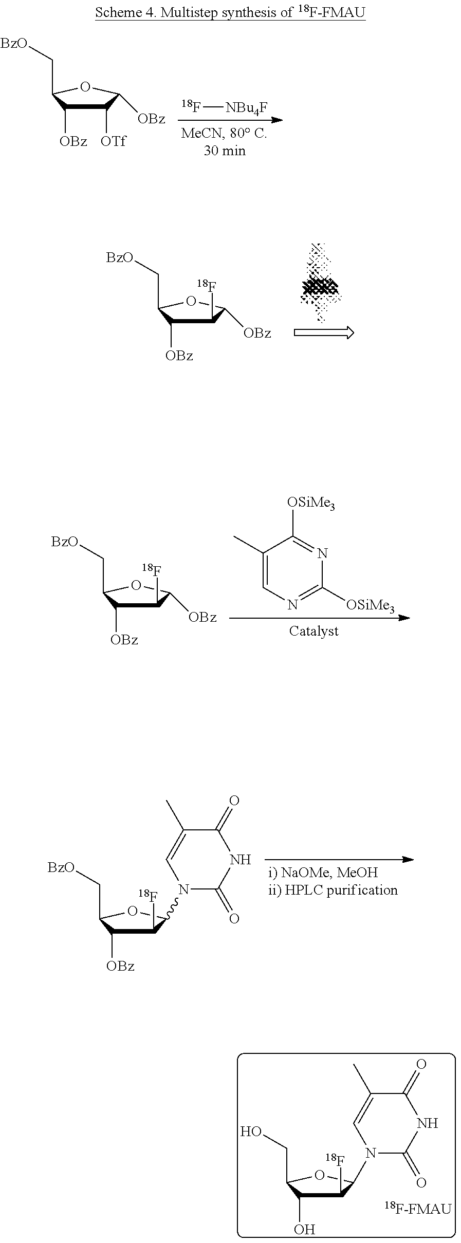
[NBu4F][18F].C1([OTf])C([OBz])C(C[BzO])OC1[OBz].C1([18F])C([OBz])C(C[BzO])OC1N1C(=O)NC(=O)C(C)=C1.C1([18F])C([OBz])C(C[BzO])OC1[OBz].C1(C)=CN=C([OSiMe3])N=C1[OSiMe3].C1([18F])C([OBz])C(C[BzO])OC1[OBz].C1([18F])C(O)C(CO)OC1N1C(=O)NC(=O)C(C)=C1.[18F-FMAU]
